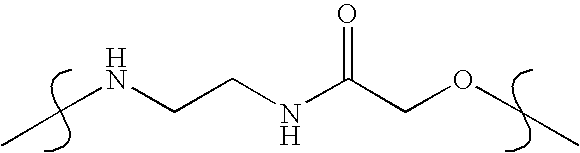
CCNCCNC(COCC)=O
